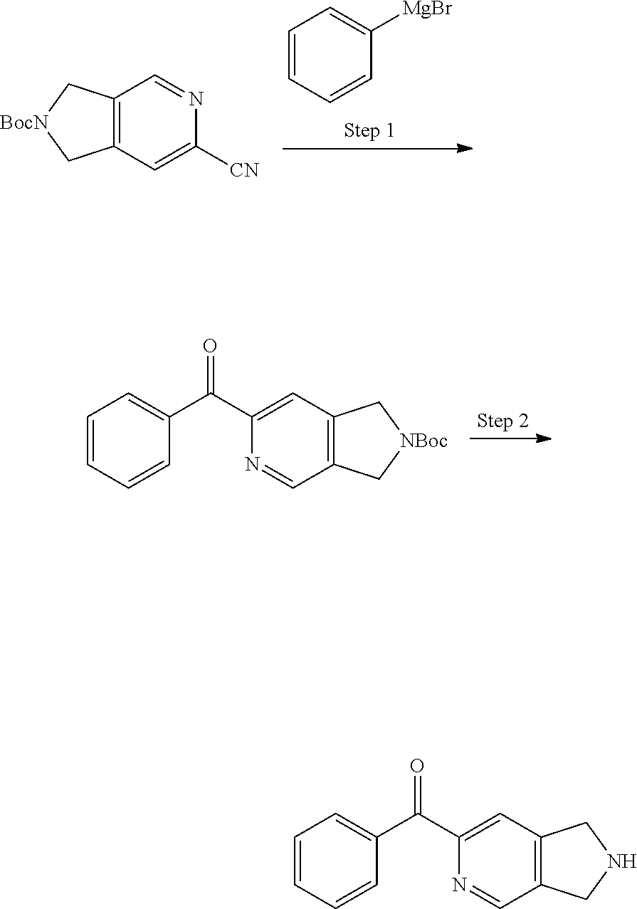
C1=CC=CC([MgBr])=C1.C12=C(C[BocN]C1)C=NC([CN])=C2.C12=C(C[NBoc]C1)C=NC(C(C1=CC=CC=C1)=O)=C2.C12=C(CNC1)C=NC(C(C1=CC=CC=C1)=O)=C2
